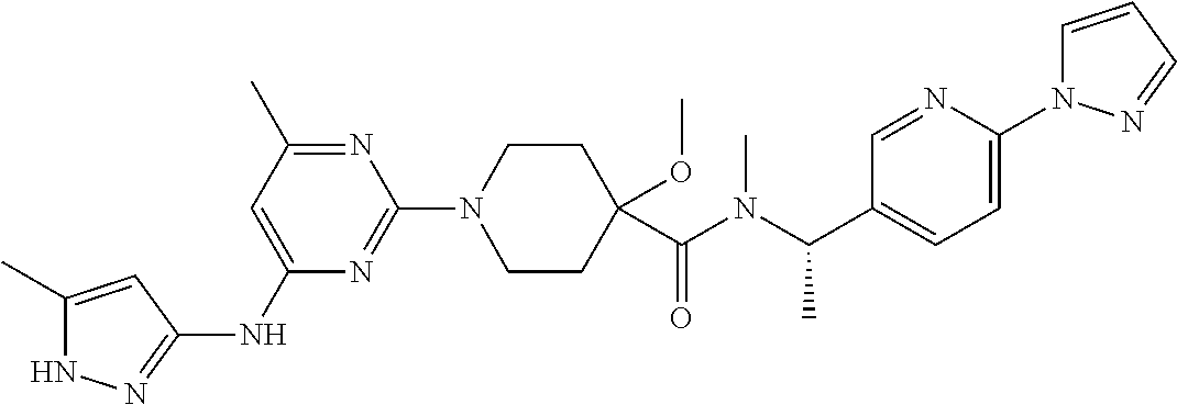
N1C(C)=CC(NC2=CC(C)=NC(N3CCC(C(N(C(C4=CC=C(N5C=CC=N5)N=C4)C)C)=O)(OC)CC3)=N2)=N1
